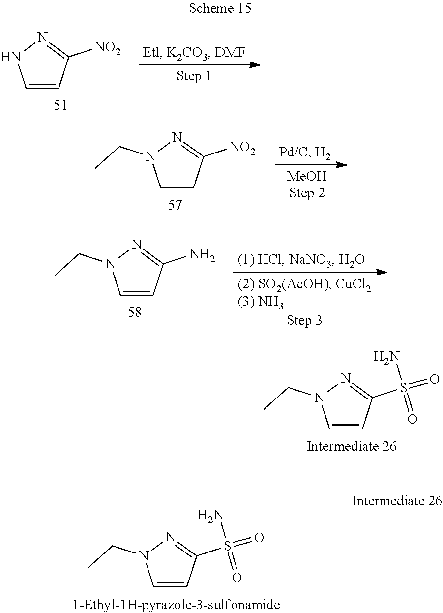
C1=CC([NO2])=NN1.C1=CC([NO2])=NN1CC.C1=CC(N)=NN1CC.C1=CC(S(=O)(N)=O)=NN1CC.C1=CC(S(=O)(N)=O)=NN1CC
